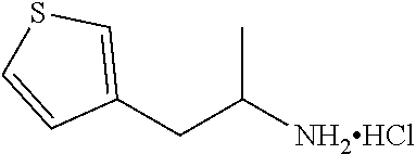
CC([NH2HCl])CC1=CSC=C1
